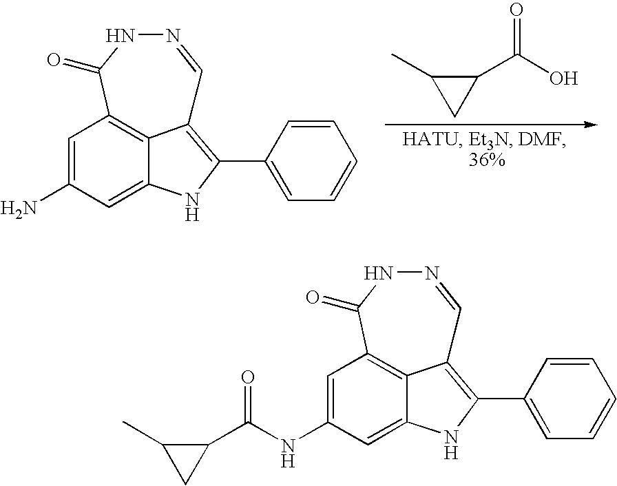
C1=C(N)C=C2NC(C3=CC=CC=C3)=C3C2=C1C(=O)NN=C3.C1(C(O)=O)C(C)C1.C1=C(NC(C2C(C)C2)=O)C=C2NC(C3=CC=CC=C3)=C3C2=C1C(=O)NN=C3
